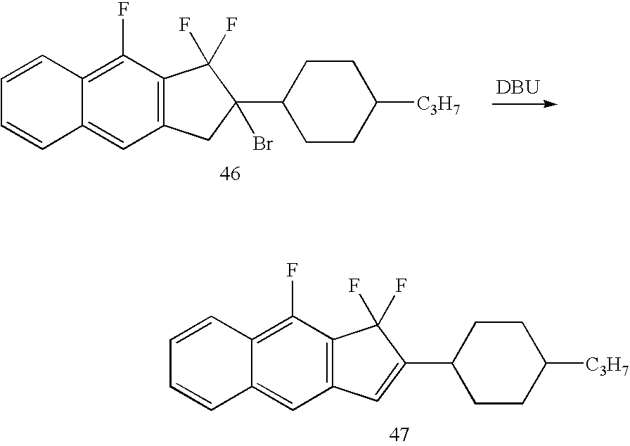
C1=C2C(=C(F)C3=C1CC(C1CCC([C3H7])CC1)(Br)C3(F)F)C=CC=C2.[DBU].C1=C2C(=C(F)C3=C1C=C(C1CCC([C3H7])CC1)C3(F)F)C=CC=C2
